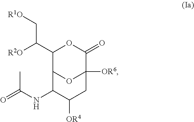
C1(C([R2O])C[R1O])C2OC([OR6])(C(=O)O1)CC([OR4])C2NC(=O)C
